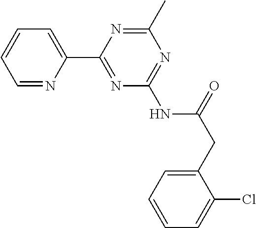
C1=NC(C2=NC(NC(CC3=CC=CC=C3Cl)=O)=NC(C)=N2)=CC=C1
